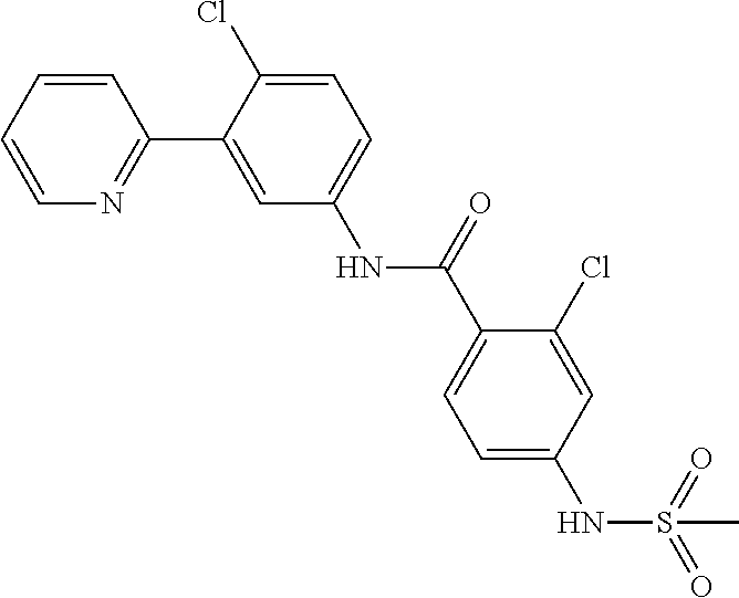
C1=CC=CN=C1C1=CC(NC(=O)C2=CC=C(NS(=O)(=O)C)C=C2Cl)=CC=C1Cl
